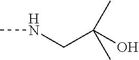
C(NC)C(O)(C)C
